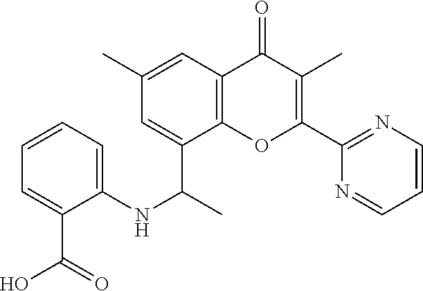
C1(C)=CC2=C(C(C(C)NC3=CC=CC=C3C(=O)O)=C1)OC(C1=NC=CC=N1)=C(C)C2=O
